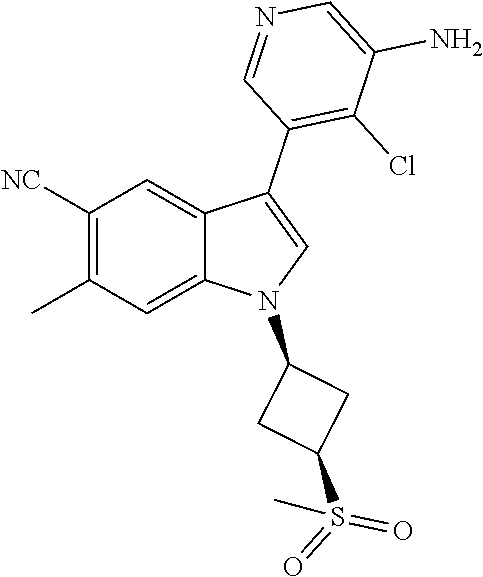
C1([NC])=C(C)C=C2C(=C1)C(C1=C(Cl)C(N)=CN=C1)=CN2C1CC(S(=O)(=O)C)C1
